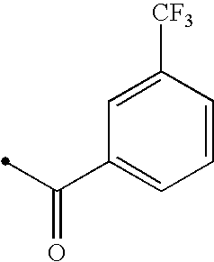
C1=CC([CF3])=CC(C(=O)C)=C1
